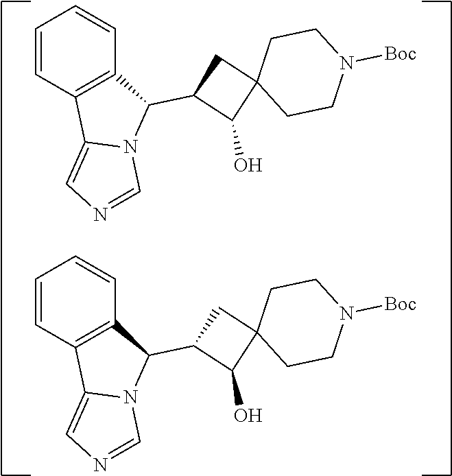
C1(C2C3=C(C4=CN=CN24)C=CC=C3)C(O)C2(C1)CCN([Boc])CC2.C1(C2C3=C(C4=CN=CN24)C=CC=C3)C(O)C2(C1)CCN([Boc])CC2
